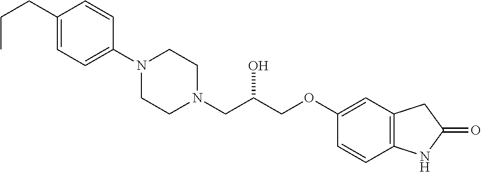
C1(CCC)=CC=C(N2CCN(CC(COC3=CC4=C(C=C3)NC(=O)C4)O)CC2)C=C1
